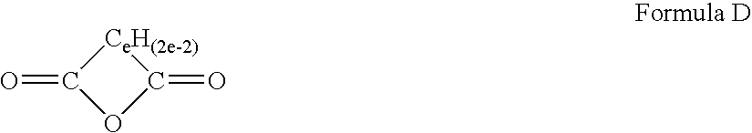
[CeH(2e-2)]1C(=O)OC1=O
